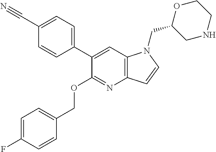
C1(C2=CC=C(C#N)C=C2)=CC2=C(N=C1OCC1=CC=C(F)C=C1)C=CN2CC1CNCCO1
